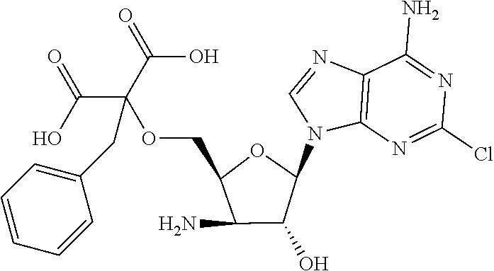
C12=C(N=C(Cl)N=C1N)N(C1OC(COC(C(=O)O)(C(=O)O)CC3=CC=CC=C3)C(N)C1O)C=N2
